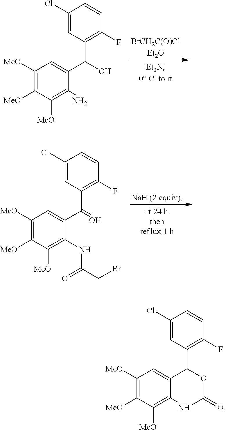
C1([MeO])=C([MeO])C([MeO])=C2C(=C1)C(C1=C(F)C=CC(Cl)=C1)OC(=O)N2.C1([MeO])=C([MeO])C([MeO])=C(N)C(C(O)C2=C(F)C=CC(Cl)=C2)=C1.[BrCH2C(O)ClEt2O].C1([MeO])=C([MeO])C([MeO])=C(NC(=O)CBr)C(C(=O)C2=C(F)C=CC(Cl)=C2)=C1.[NaH (2 equiv)]
